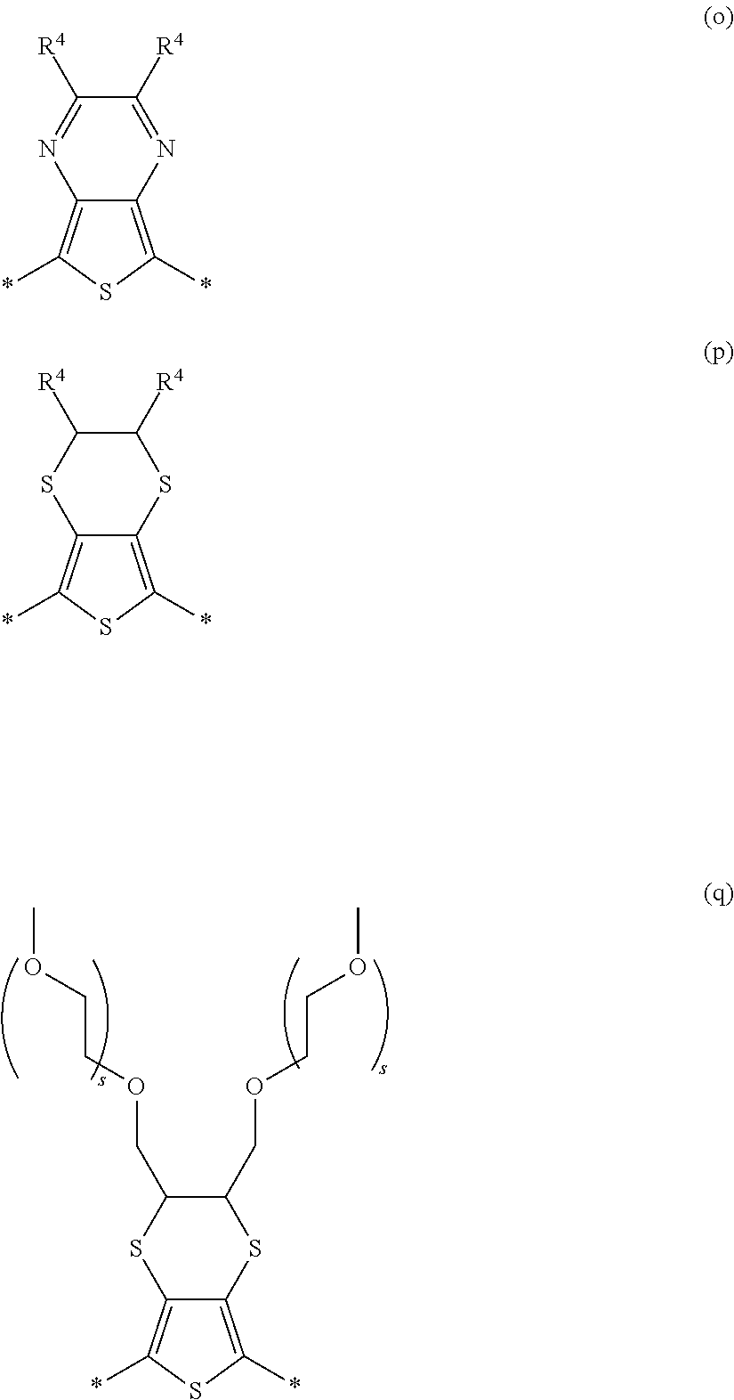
C12=C(*)SC(*)=C1SC(COCCOC)C(COCCOC)S2.C12=C(*)SC(*)=C1N=C([R4])C([R4])=N2.C12=C(*)SC(*)=C1SC([R4])C([R4])S2
